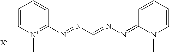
[X-].C1(N=NC=NN=C2N(C)C=CC=C2)=[N+](C)C=CC=C1
